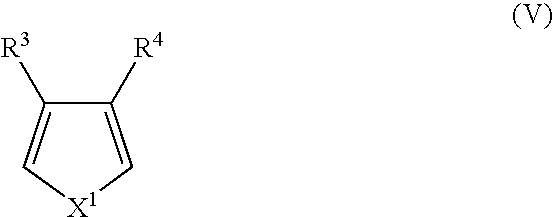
C1([R4])=C[X1]C=C1[R3]
